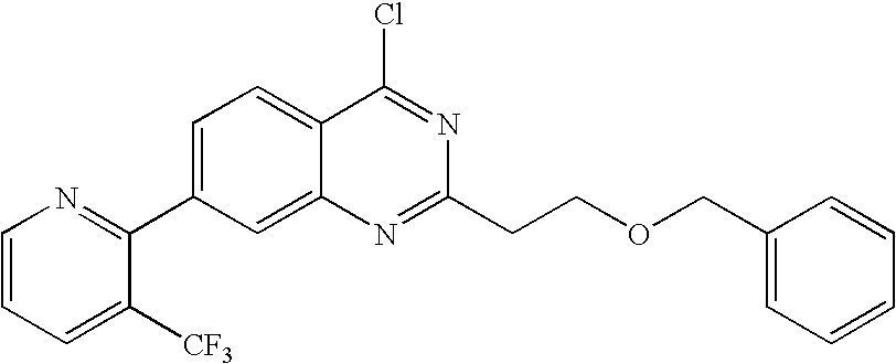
C1=CC=C([CF3])C(C2=CC=C3C(=C2)N=C(CCOCC2=CC=CC=C2)N=C3Cl)=N1
